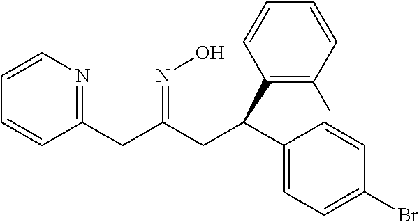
C1=CC=CC(CC(CC(C2=CC=C(Br)C=C2)C2=C(C)C=CC=C2)=NO)=N1
